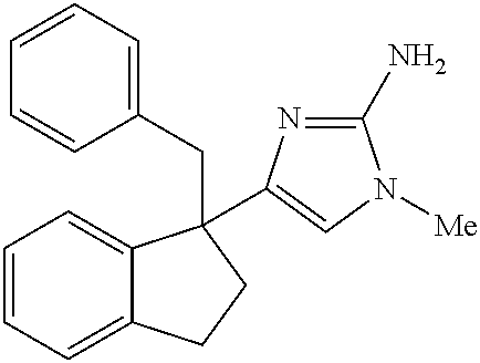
C12=CC=CC=C1CCC2(CC1=CC=CC=C1)C1=CN([Me])C(N)=N1
